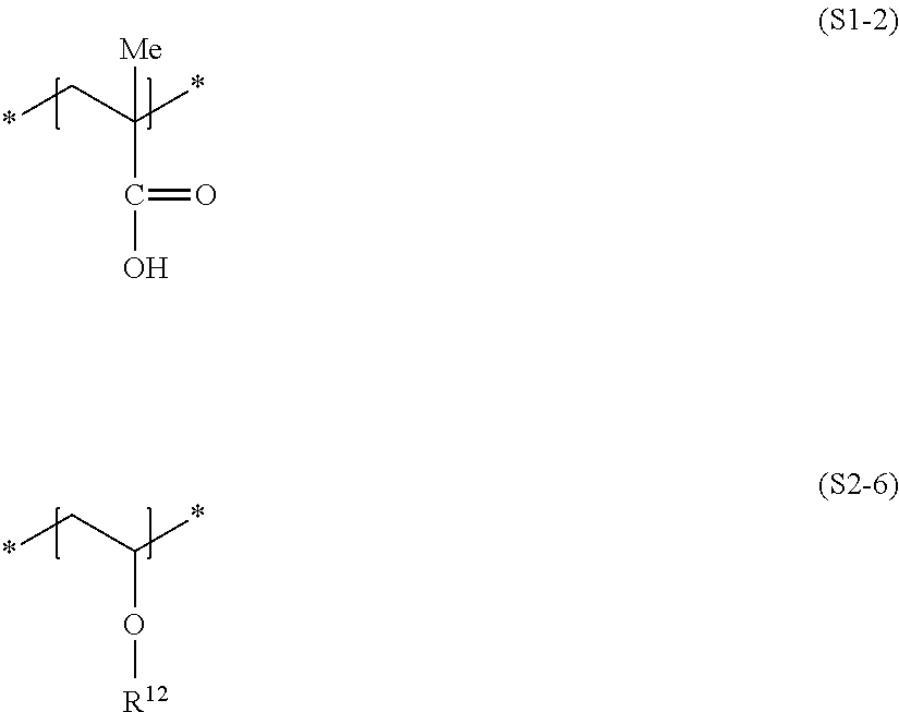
*CC(*)([Me])C(=O)O.*CC(*)O[R12]
